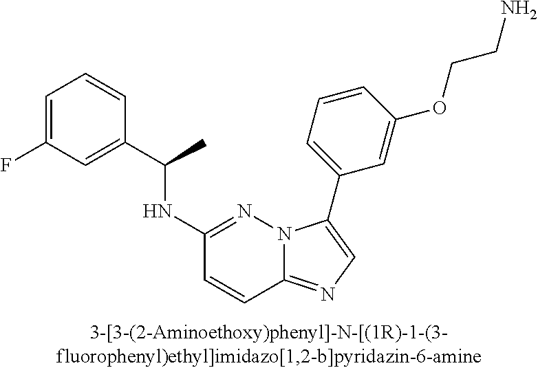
C1(NC(C2=CC(F)=CC=C2)C)=NN2C(=NC=C2C2=CC=CC(OCCN)=C2)C=C1
